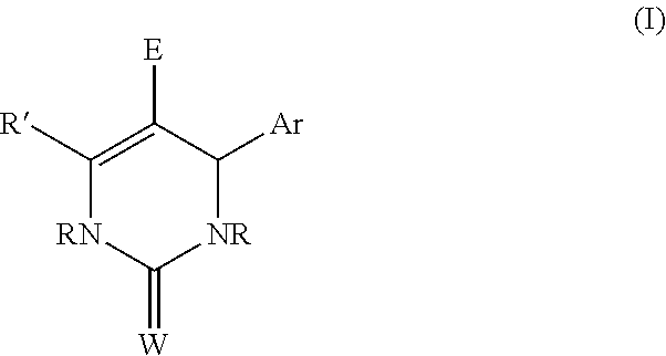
C1([R])=C([E])C([Ar])[NR]C(=[W])[RN]1
